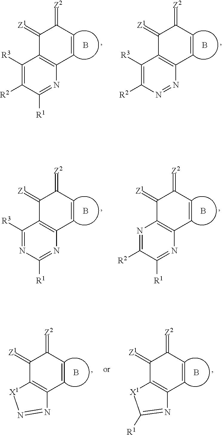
C1(=[Z1])C2=C(C=CC1=[Z2])N=C([R1])C([R2])=C2[R3].B.C1(=[Z1])C2=C(C=CC1=[Z2])N=NC([R2])=C2[R3].B.C1(=[Z1])C2=C(C=CC1=[Z2])N=C([R1])N=C2[R3].B.C1(=[Z1])C2=C(C=CC1=[Z2])N=C([R1])C([R2])=N2.B.C1(=[Z1])C2=C(C=CC1=[Z2])N=N[X1]2.B.C1(=[Z1])C2=C(C=CC1=[Z2])N=C([R1])[X1]2.B
